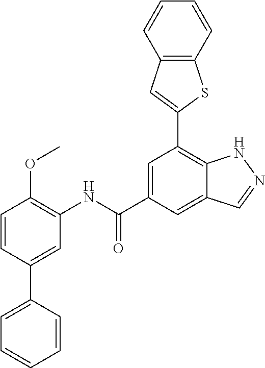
C1=C(C2=CC(NC(C3=CC(C4=CC5=C(S4)C=CC=C5)=C4C(=C3)C=NN4)=O)=C(OC)C=C2)C=CC=C1
